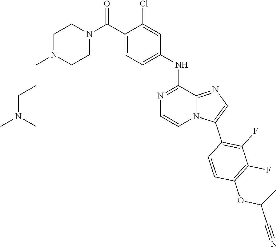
C(C#N)(OC1=C(F)C(F)=C(C2=CN=C3N2C=CN=C3NC2=CC=C(C(N3CCN(CCCN(C)C)CC3)=O)C(Cl)=C2)C=C1)C
